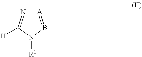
[A]1=BN([R1])C([H])=N1
